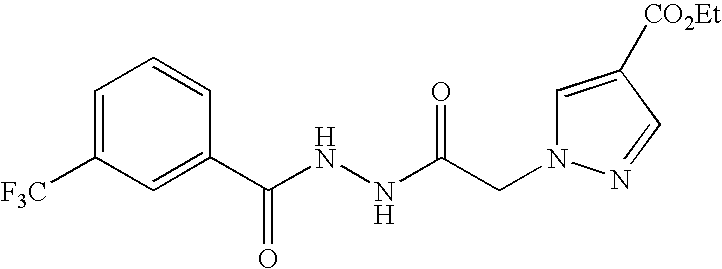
C(N1C=C([CO2Et])C=N1)C(NNC(C1=CC([F3C])=CC=C1)=O)=O
